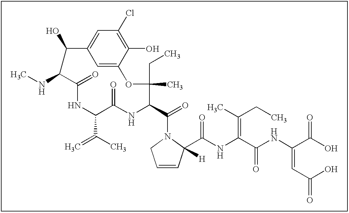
C12=CC(Cl)=C(O)C(=C1)OC(CC)(C)C(C(=O)N1CC=CC1([H])C(NC(=C(CC)C)C(NC(C(O)=O)=CC(=O)O)=O)=O)NC(=O)C(C(C)=C)NC(=O)C(NC)C2O
